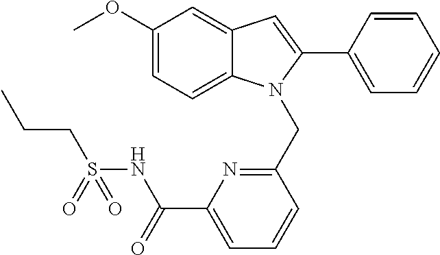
C1(OC)=CC=C2C(=C1)C=C(C1=CC=CC=C1)N2CC1=NC(C(NS(CCC)(=O)=O)=O)=CC=C1
